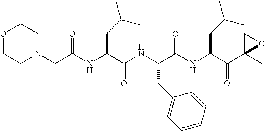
C(NC(C(NC(C(NC(C(C1(C)OC1)=O)CC(C)C)=O)CC1=CC=CC=C1)=O)CC(C)C)(CN1CCOCC1)=O
